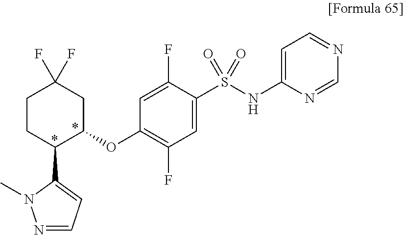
C1=C(NS(C2=CC(F)=C(OC3CC(F)(F)CCC3C3=CC=NN3C)C=C2F)(=O)=O)N=CN=C1
